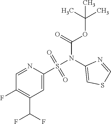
C1=NC(S(N(C2=CSC=N2)C(=O)OC(C)(C)C)(=O)=O)=CC(C(F)F)=C1F
